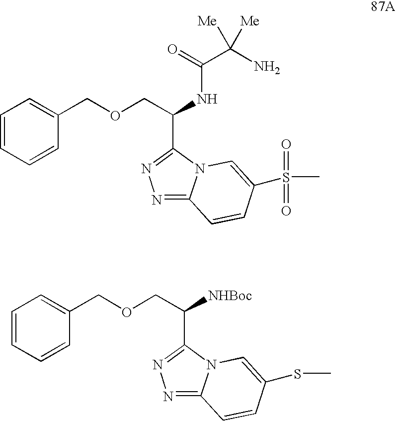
C1=CC=CC(COCC(NC(C(N)([Me])[Me])=O)C2=NN=C3N2C=C(S(C)(=O)=O)C=C3)=C1.C1=CC=CC(COCC([NHBoc])C2=NN=C3N2C=C(SC)C=C3)=C1
